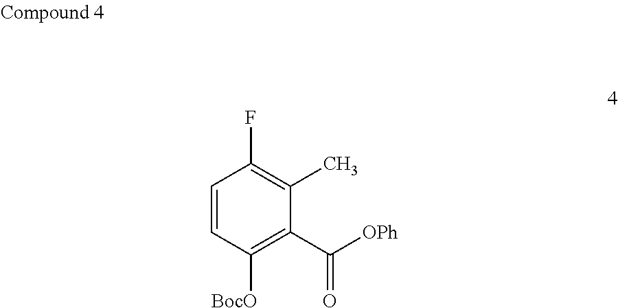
C1=CC([BocO])=C(C([OPh])=O)C(C)=C1F
